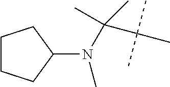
C(N(C)C1CCCC1)(C(C)(C)C)(C)C
